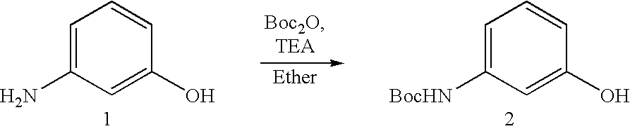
C1=C([BocHN])C=C(O)C=C1.C1=C(N)C=C(O)C=C1
